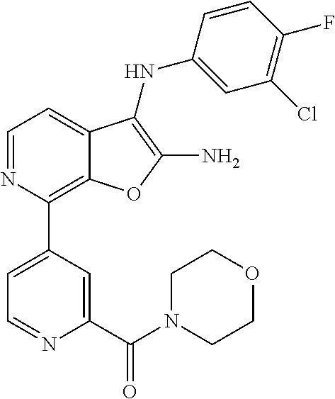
N1=CC=C2C(=C1C1=CC=NC(C(N3CCOCC3)=O)=C1)OC(N)=C2NC1=CC(Cl)=C(F)C=C1
